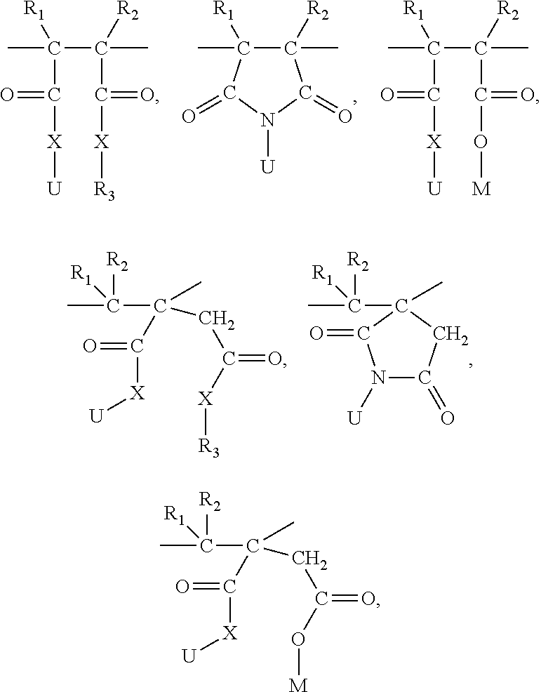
CC1([R1])C(C)([R2])C(=O)N([U])C1=O.CC(C(C)([R2])C(=O)[X][R3])([R1])C(=O)[X][U].CC(C(C)([R2])C(=O)O[M])([R1])C(=O)[X][U].CC([R2])([R1])C1(C)CC(=O)N([U])C1=O.CC(C(C(=O)[X][U])(CC([X][R3])=O)C)([R2])[R1].CC(C(C(=O)[X][U])(CC(O[M])=O)C)([R2])[R1]
